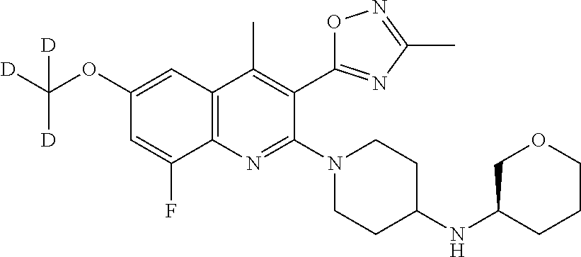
C1(OC([D])([D])[D])=CC2=C(N=C(N3CCC(NC4COCCC4)CC3)C(C3=NC(C)=NO3)=C2C)C(F)=C1
